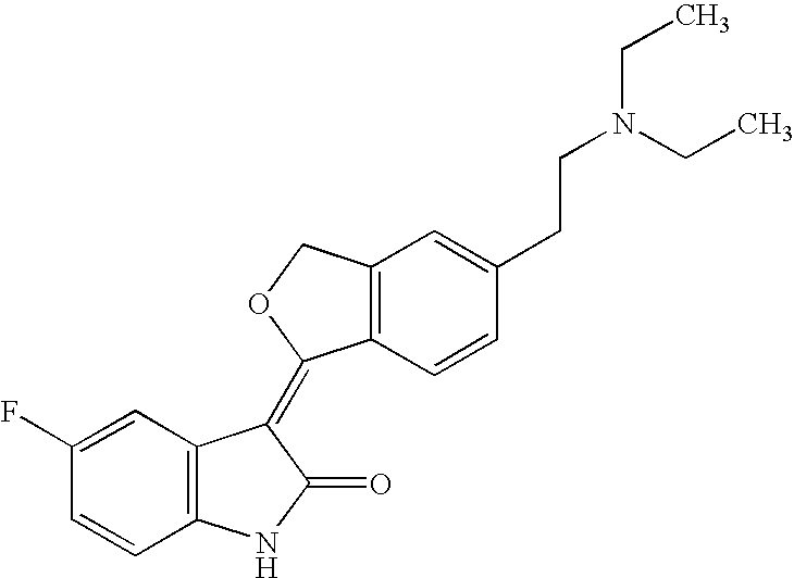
C1=C(F)C=CC2=C1C(=C1C3=C(CO1)C=C(CCN(CC)CC)C=C3)C(=O)N2
